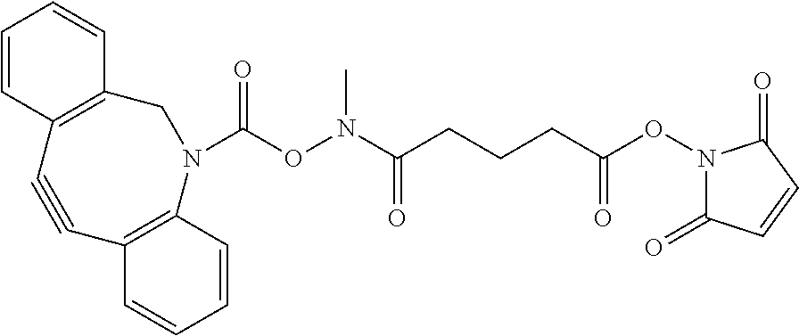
C(ON(C(CCCC(ON1C(=O)C=CC1=O)=O)=O)C)(=O)N1C2=C(C=CC=C2)C#CC2=C(C1)C=CC=C2
